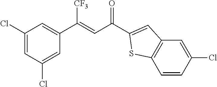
C1(Cl)=CC(Cl)=CC(C(=CC(=O)C2=CC3=C(C=CC(Cl)=C3)S2)[CF3])=C1
